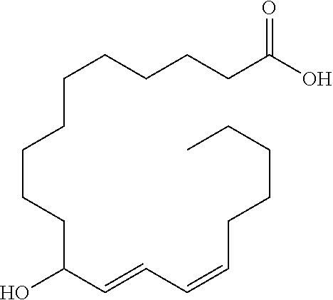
C(CCCCC(O)=O)CCCCC(C=CC=CCCCCC)O
